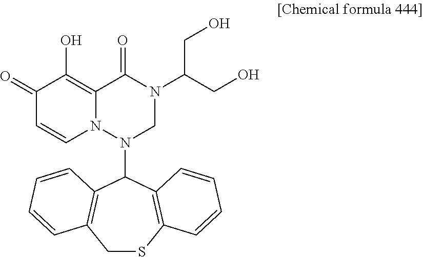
C1SC2=C(C(N3CN(C(CO)CO)C(=O)C4=C(O)C(=O)C=CN34)C3=C1C=CC=C3)C=CC=C2
